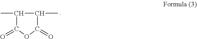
CC1C(C)C(=O)OC1=O
